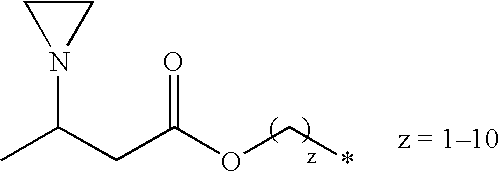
CC(CC(OC*)=O)N1CC1
